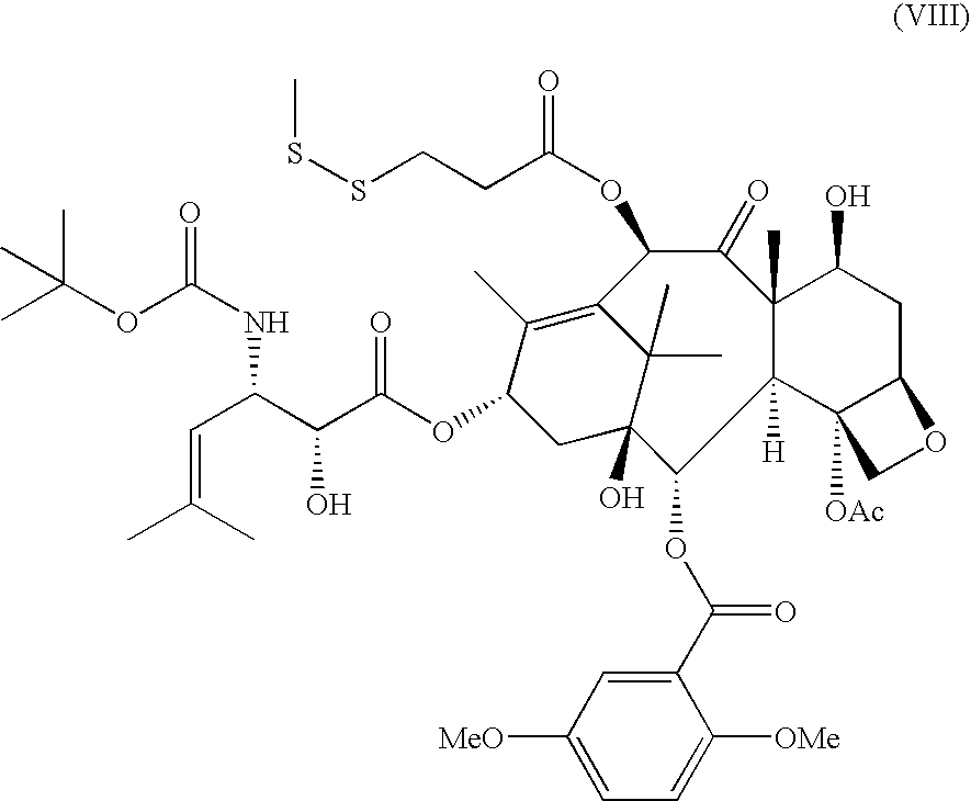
C12(C)C([H])(C3([OAc])C(CC1O)OC3)C(OC(C1=CC([MeO])=CC=C1[OMe])=O)C1(O)CC(OC(C(C(C=C(C)C)NC(=O)OC(C)(C)C)O)=O)C(C)=C(C(OC(=O)CCSSC)C2=O)C1(C)C
